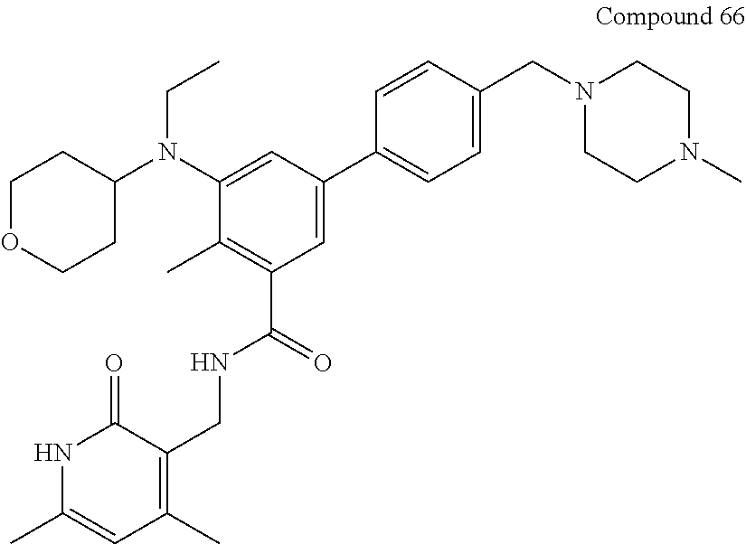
C1OCCC(N(C2=CC(C3=CC=C(CN4CCN(C)CC4)C=C3)=CC(C(=O)NCC3=C(C)C=C(C)NC3=O)=C2C)CC)C1
